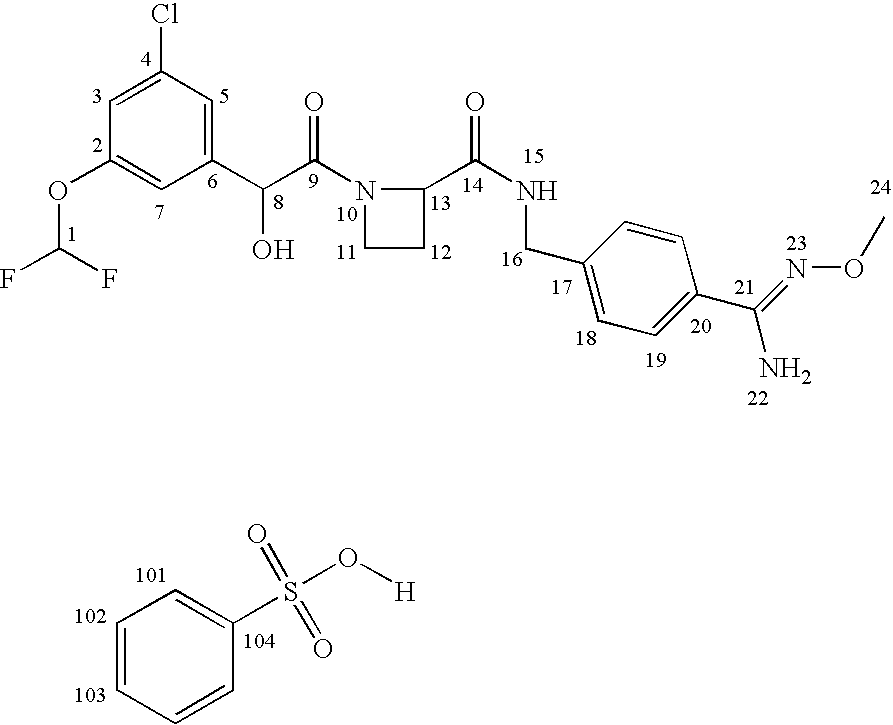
C1=CC=CC(S(O[H])(=O)=O)=C1.O(C(F)F)C1=CC(C(C(N2CCC2C(NCC2=CC=C(C(=NOC)N)C=C2)=O)=O)O)=CC(Cl)=C1
